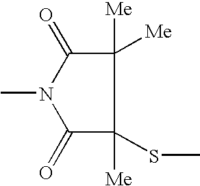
C1([Me])([Me])C(=O)N(C)C(=O)C1([Me])SC
